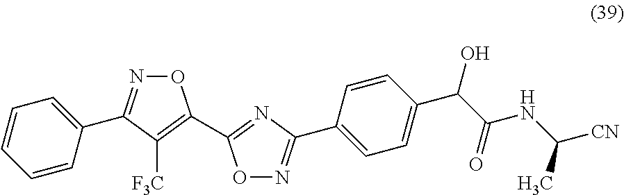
C1=CC=CC(C2=NOC(C3=NC(C4=CC=C(C(C(=O)NC([CN])C)O)C=C4)=NO3)=C2[F3C])=C1
